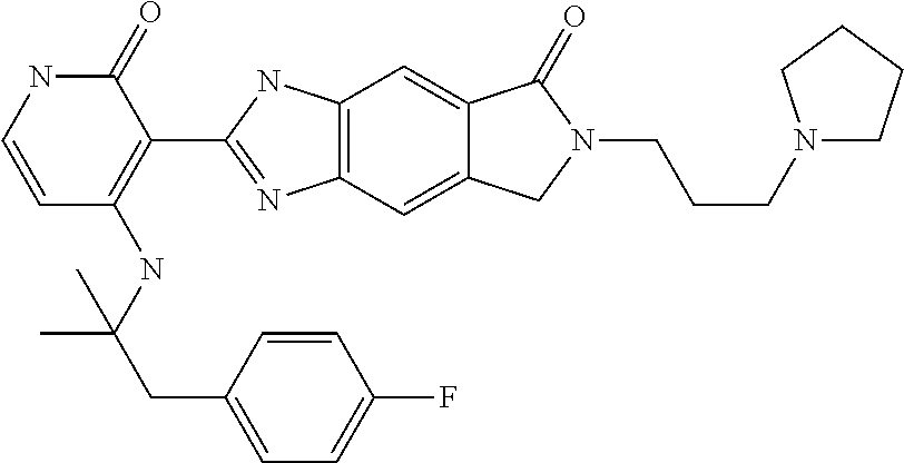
C12=C(C=C3C(=C1)C(=O)N(CCCN1CCCC1)C3)N=C(C1=C(NC(CC3=CC=C(F)C=C3)(C)C)C=CNC1=O)N2
